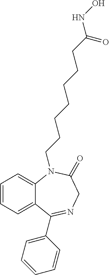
C1=CC=C2C(=C1)C(C1=CC=CC=C1)=NCC(=O)N2CCCCCCCC(NO)=O
